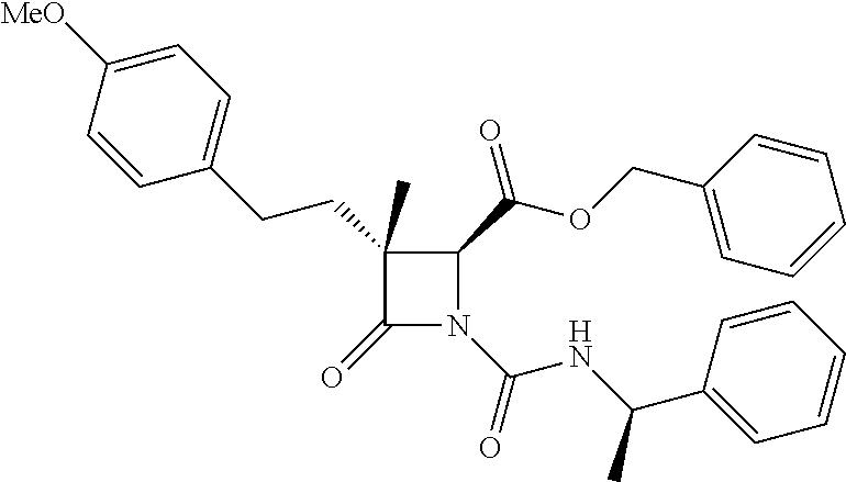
C1(C(OCC2=CC=CC=C2)=O)C(C)(CCC2=CC=C([MeO])C=C2)C(=O)N1C(NC(C1=CC=CC=C1)C)=O
